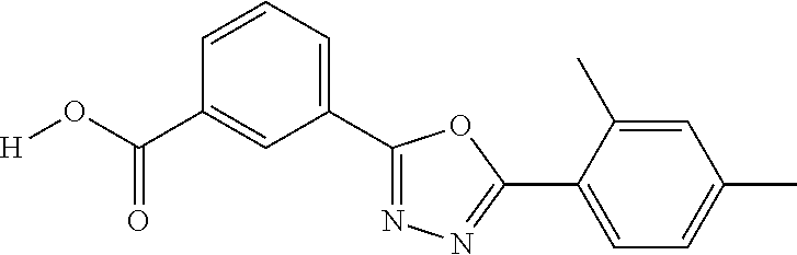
[H]OC(C1=CC(C2=NN=C(C3=CC=C(C)C=C3C)O2)=CC=C1)=O
